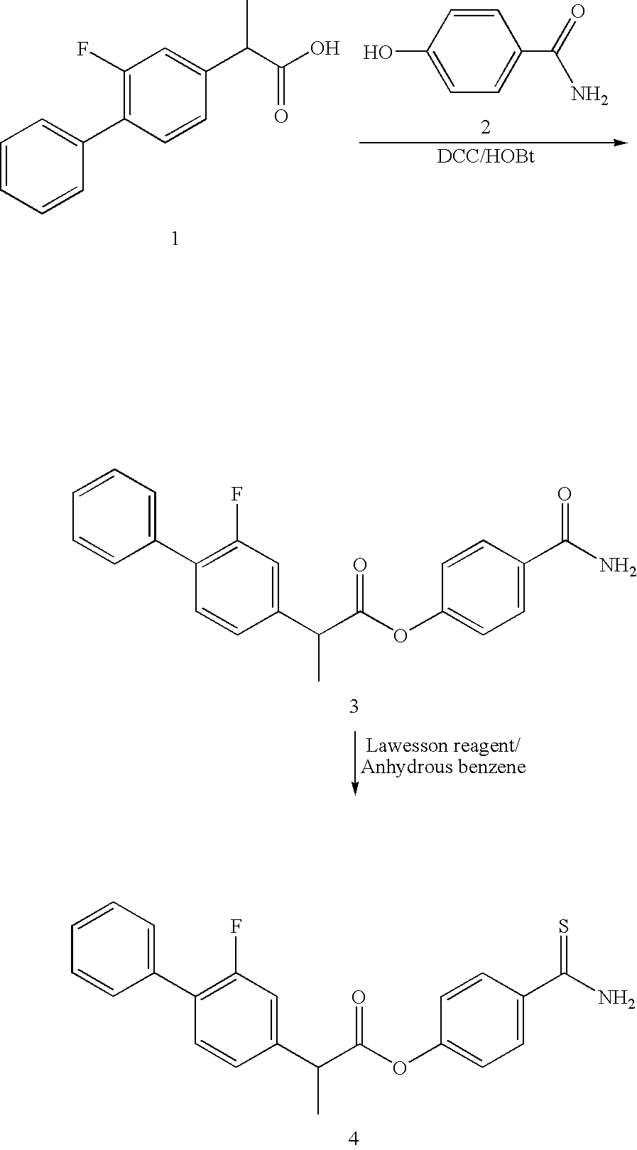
C1(C2=CC=CC=C2)=C(F)C=C(C(C(=O)OC2=CC=C(C(N)=S)C=C2)C)C=C1.C1(C2=CC=CC=C2)=C(F)C=C(C(C(O)=O)C)C=C1.C1=CC(C(=O)N)=CC=C1O.C1(C2=CC=CC=C2)=C(F)C=C(C(C(=O)OC2=CC=C(C(N)=O)C=C2)C)C=C1
